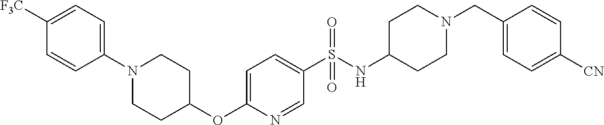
C1=C(S(NC2CCN(CC3=CC=C([CN])C=C3)CC2)(=O)=O)C=NC(OC2CCN(C3=CC=C([F3C])C=C3)CC2)=C1
